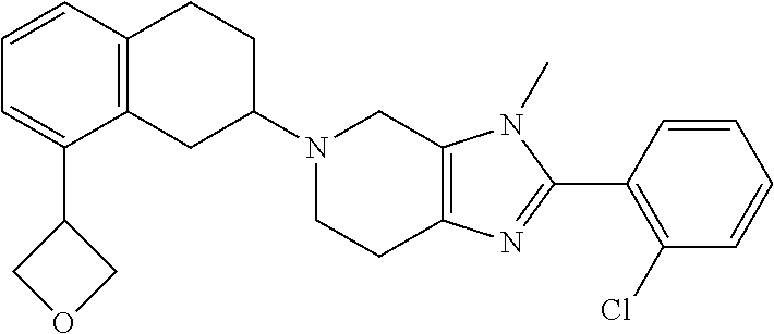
C12=C(CC(N3CCC4=C(C3)N(C)C(C3=C(Cl)C=CC=C3)=N4)CC1)C(C1COC1)=CC=C2
